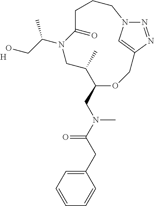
C(C1=CC=CC=C1)C(N(CC1OCC2=CN(N=N2)CCCC(=O)N(C(C)CO)CC1C)C)=O.[H]
